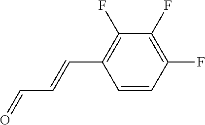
C1=CC(F)=C(F)C(F)=C1C=CC=O
